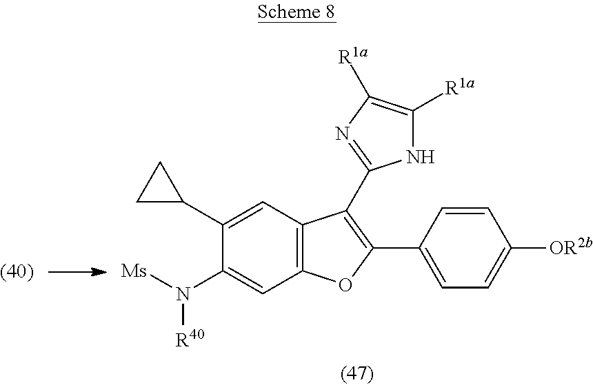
C1(C2CC2)=CC2=C(C=C1N([Ms])[R40])OC(C1=CC=C([OR2b])C=C1)=C2C1=NC([R1a])=C([R1a])N1
